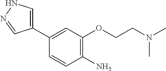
C1(C2=CC(OCCN(C)C)=C(N)C=C2)=CNN=C1
